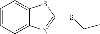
C1=CC=C2C(=C1)SC(SCC)=N2
